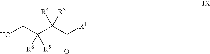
OCC(C(C([R1])=O)([R4])[R3])([R6])[R5]
